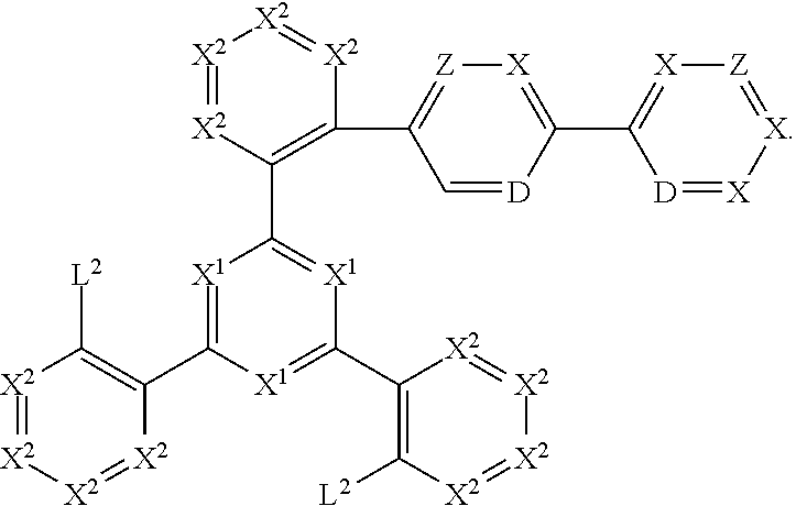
[X2]1=[X2]C(C2=[X1]C(C3=C([L2])[X2]=[X2][X2]=[X2]3)=[X1]C(C3=C([L2])[X2]=[X2][X2]=[X2]3)=[X1]2)=C(C2=[Z][X]=C(C3=[X][Z]=[X][X]=[D]3)[D]=C2)[X2]=[X2]1
